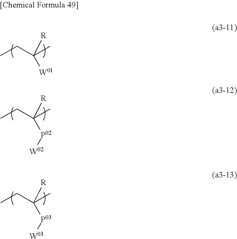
[R]C([W01])(CC)C.[R]C([P02][W02])(CC)C.[R]C([P03][W03])(CC)C
